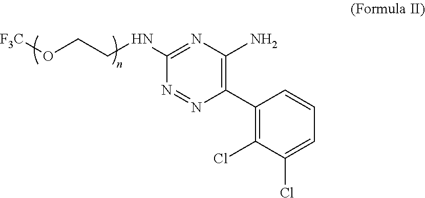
C(NC1=NC(N)=C(C2=C(Cl)C(Cl)=CC=C2)N=N1)CO[F3C]
